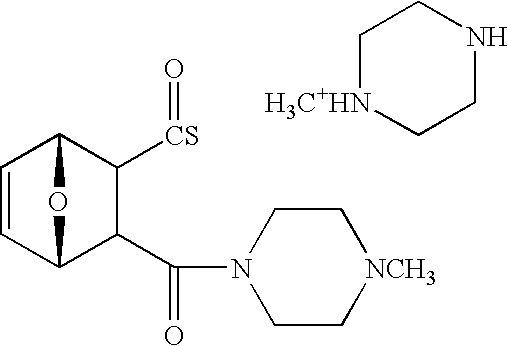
C1=CC2C(C(=O)N3CC[NCH3]CC3)C([CS]=O)C1O2.C1[H3C+HN]CCNC1
